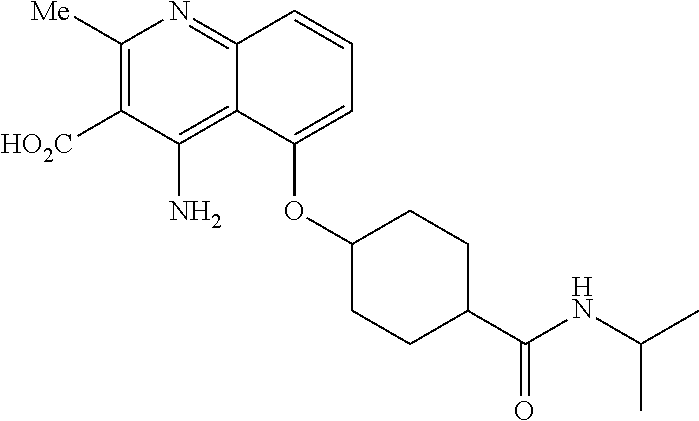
C1([Me])=C([HO2C])C(N)=C2C(=N1)C=CC=C2OC1CCC(C(NC(C)C)=O)CC1
